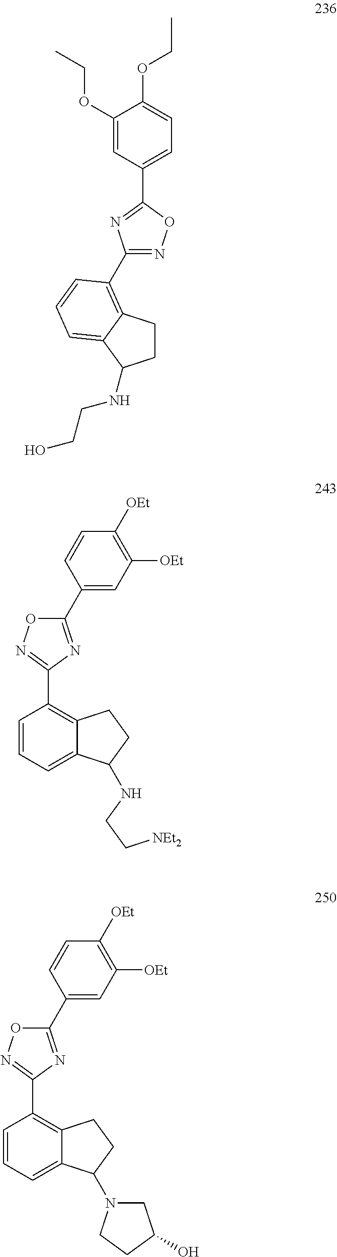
N1=C(C2=C3CCC(NCCO)C3=CC=C2)N=C(C2=CC=C(OCC)C(OCC)=C2)O1.C1=CC=C2C(=C1C1=NOC(C3=CC([OEt])=C([OEt])C=C3)=N1)CCC2NCC[NEt2].C1=CC=C2C(=C1C1=NOC(C3=CC([OEt])=C([OEt])C=C3)=N1)CCC2N1CC(O)CC1
